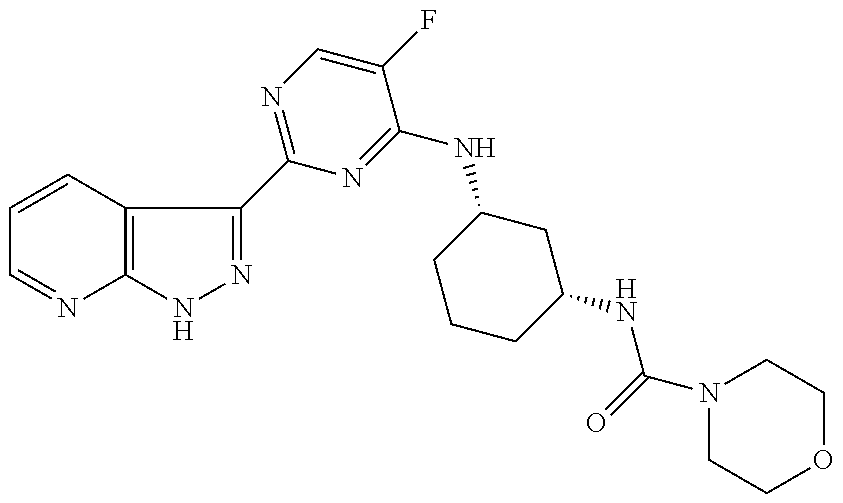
C1=CC2=C(N=C1)NN=C2C1=NC=C(F)C(NC2CCCC(NC(N3CCOCC3)=O)C2)=N1
